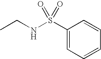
C1(S(NCC)(=O)=O)=CC=CC=C1
